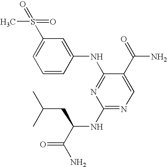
C1(S(=O)(C)=O)=CC=CC(NC2=NC(NC(C(N)=O)CC(C)C)=NC=C2C(=O)N)=C1
